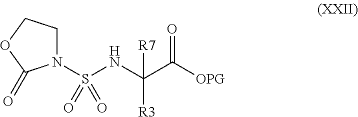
N1(S(NC(C([OPG])=O)([R3])[R7])(=O)=O)CCOC1=O
